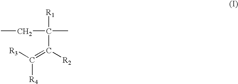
[R3]C(=C([R2])C(C)(CC)[R1])[R4]
